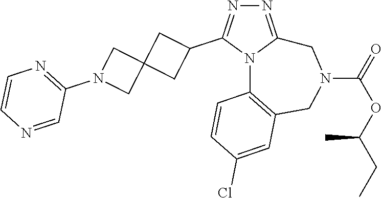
N1=C2N(C(C3CC4(C3)CN(C3=NC=CN=C3)C4)=N1)C1=C(CN(C(=O)OC(CC)C)C2)C=C(Cl)C=C1
